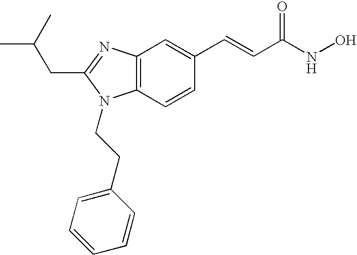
C(C1=NC2=C(C=CC(C=CC(NO)=O)=C2)N1CCC1=CC=CC=C1)C(C)C
